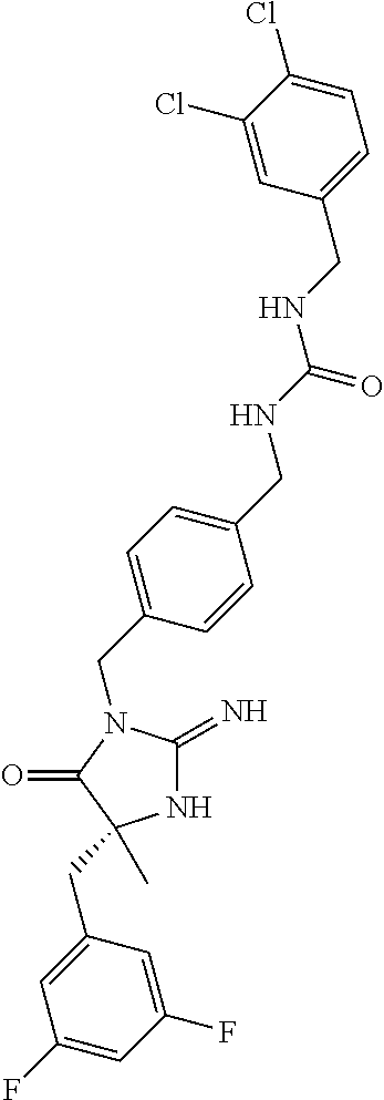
N1C(=N)N(CC2=CC=C(CNC(NCC3=CC=C(Cl)C(Cl)=C3)=O)C=C2)C(=O)C1(CC1=CC(F)=CC(F)=C1)C
